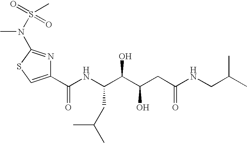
C1(C(NC(C(C(CC(NCC(C)C)=O)O)O)CC(C)C)=O)=CSC(N(S(=O)(=O)C)C)=N1
